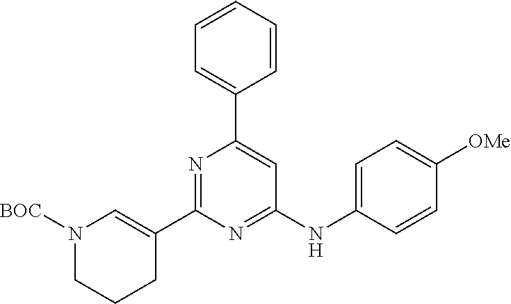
C1=CC=CC(C2=CC(NC3=CC=C([OMe])C=C3)=NC(C3=CN([BOC])CCC3)=N2)=C1
